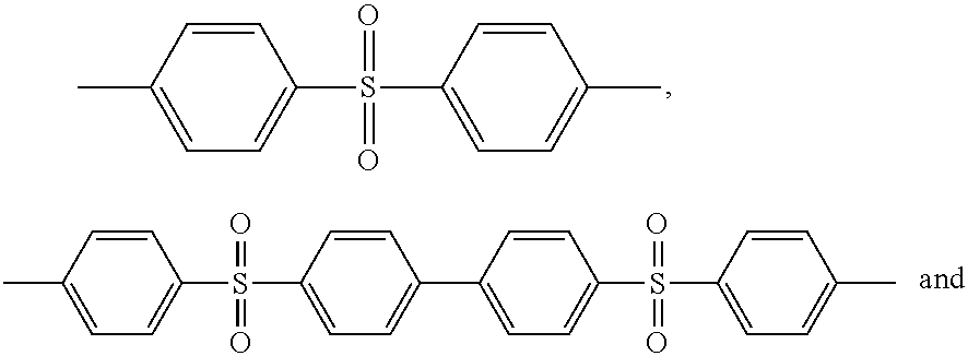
C1(S(C2=CC=C(C)C=C2)(=O)=O)=CC=C(C)C=C1.C1(S(C2=CC=C(C3=CC=C(S(C4=CC=C(C)C=C4)(=O)=O)C=C3)C=C2)(=O)=O)=CC=C(C)C=C1
